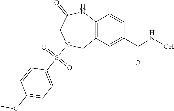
C12=C(C=C(C(=O)NO)C=C1)CN(S(C1=CC=C(OC)C=C1)(=O)=O)CC(=O)N2
